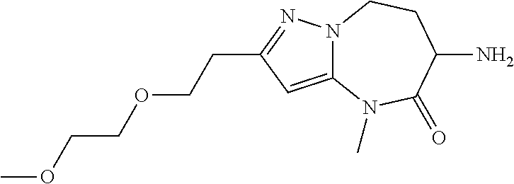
N12C(=CC(CCOCCOC)=N1)N(C)C(=O)C(N)CC2
